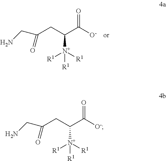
C(CC(C([O-])=O)[N+]([R1])([R1])[R1])(CN)=O.C(CC(C([O-])=O)[N+]([R1])([R1])[R1])(CN)=O
